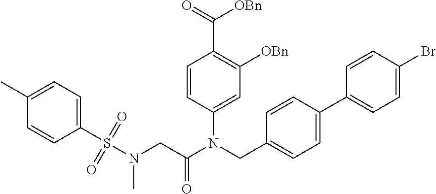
C1(C)=CC=C(S(N(CC(N(CC2=CC=C(C3=CC=C(Br)C=C3)C=C2)C2=CC([OBn])=C(C([OBn])=O)C=C2)=O)C)(=O)=O)C=C1
